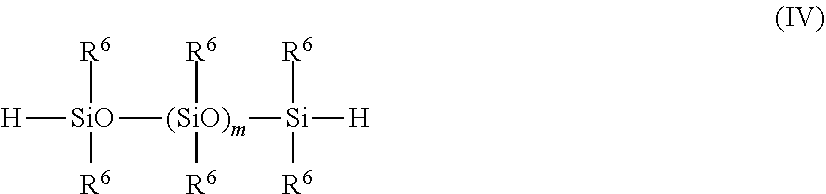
[H][SiO]([(SiO)m]([Si]([H])([R6])[R6])([R6])[R6])([R6])[R6]
